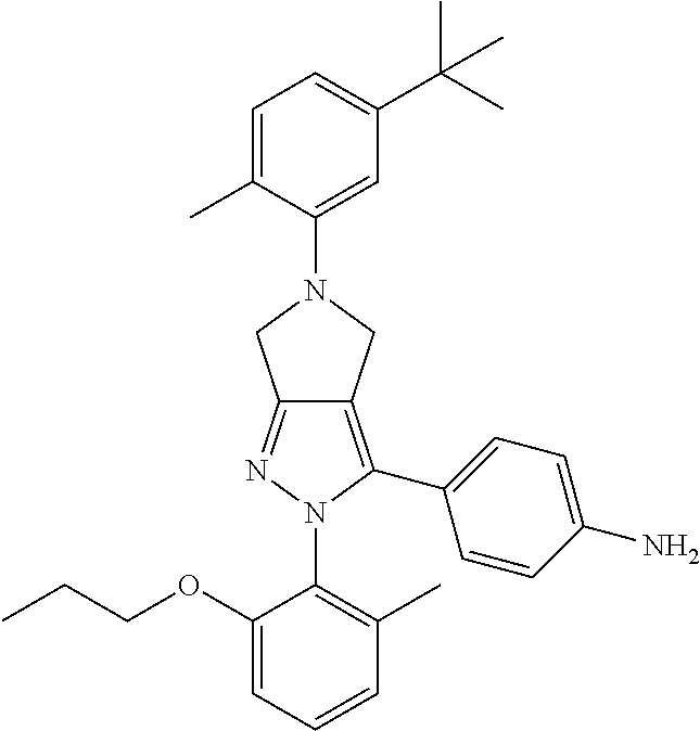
C1(OCCC)=CC=CC(C)=C1N1C(C2=CC=C(N)C=C2)=C2C(=N1)CN(C1=CC(C(C)(C)C)=CC=C1C)C2
